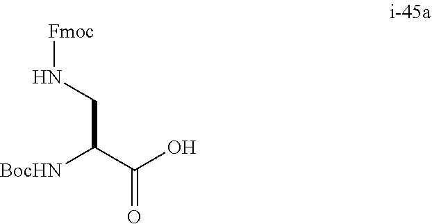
N(CC(C(=O)O)[BocHN])[Fmoc]
